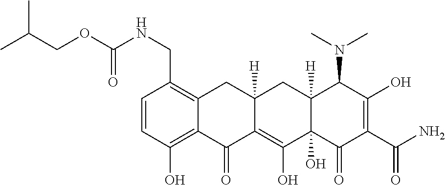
C1=CC(O)=C2C(=C1CNC(OCC(C)C)=O)CC1([H])C(=C(O)C3(O)C([H])(C1)C(N(C)C)C(O)=C(C(N)=O)C3=O)C2=O
